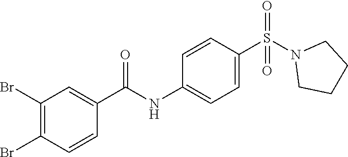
C1(Br)=C(Br)C=CC(C(NC2=CC=C(S(N3CCCC3)(=O)=O)C=C2)=O)=C1
